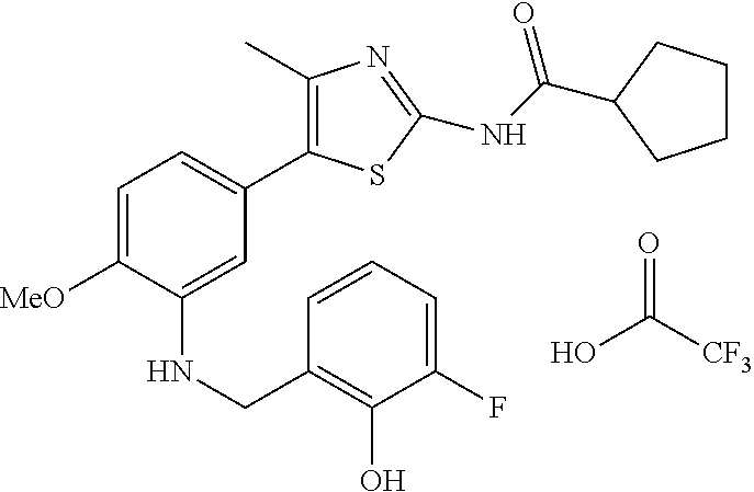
C1(C)=C(C2=CC=C([MeO])C(NCC3=C(O)C(F)=CC=C3)=C2)SC(NC(=O)C2CCCC2)=N1.OC([CF3])=O
